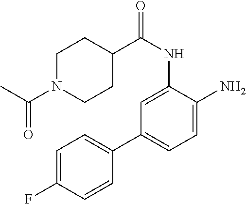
C1N(C(=O)C)CCC(C(NC2=CC(C3=CC=C(F)C=C3)=CC=C2N)=O)C1
